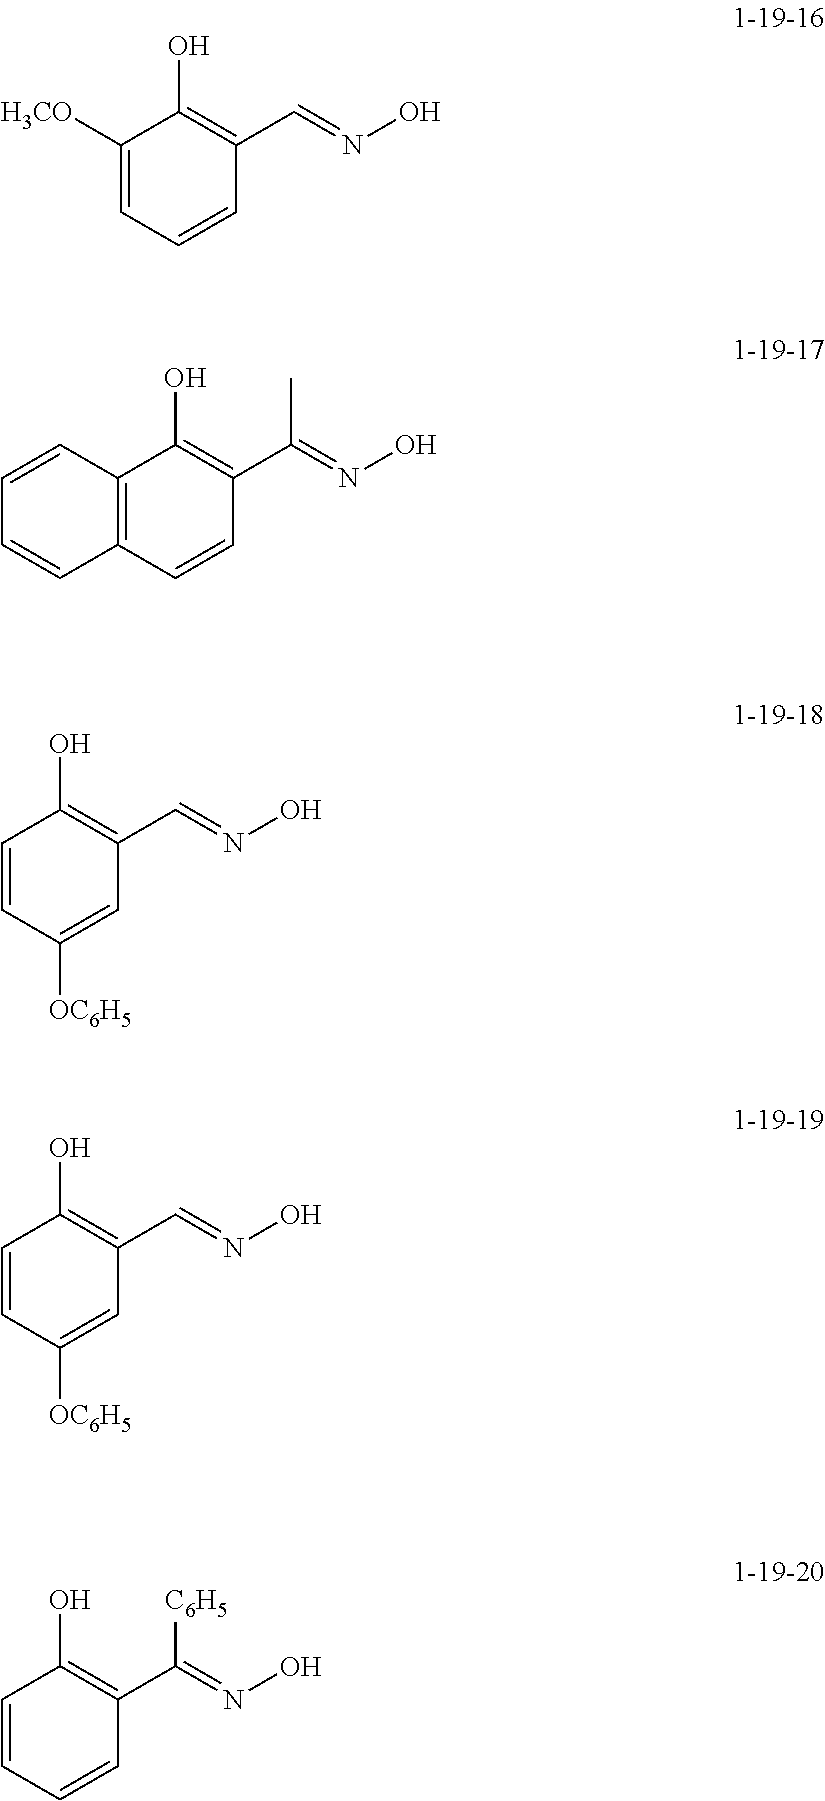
C1([H3CO])=CC=CC(C=NO)=C1O.C12=C(C=CC(C(=NO)C)=C1O)C=CC=C2.C1=CC([OC6H5])=CC(C=NO)=C1O.C1=CC([OC6H5])=CC(C=NO)=C1O.C1=CC=CC(C(=NO)[C6H5])=C1O
